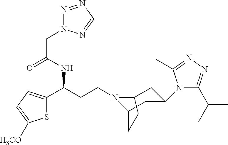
N1(CCC(C2=CC=C([H3CO])S2)NC(CN2N=NC=N2)=O)C2CC(N3C(C(C)C)=NN=C3C)CC1CC2
